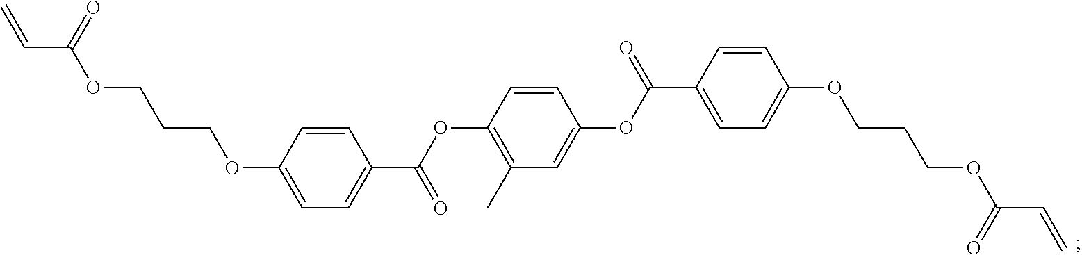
C1=CC(OCCCOC(C=C)=O)=CC=C1C(OC1=C(C)C=C(OC(C2=CC=C(OCCCOC(C=C)=O)C=C2)=O)C=C1)=O
